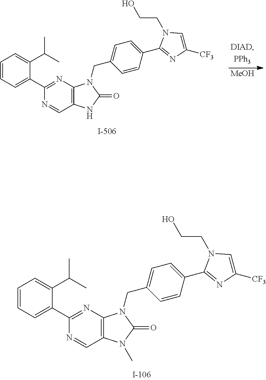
[MeOH].C12=C(N=C(C3=CC=CC=C3C(C)C)N=C1)N(CC1=CC=C(C3=NC([CF3])=CN3CCO)C=C1)C(=O)N2.C12=C(N=C(C3=CC=CC=C3C(C)C)N=C1)N(CC1=CC=C(C3=NC([CF3])=CN3CCO)C=C1)C(=O)N2C
